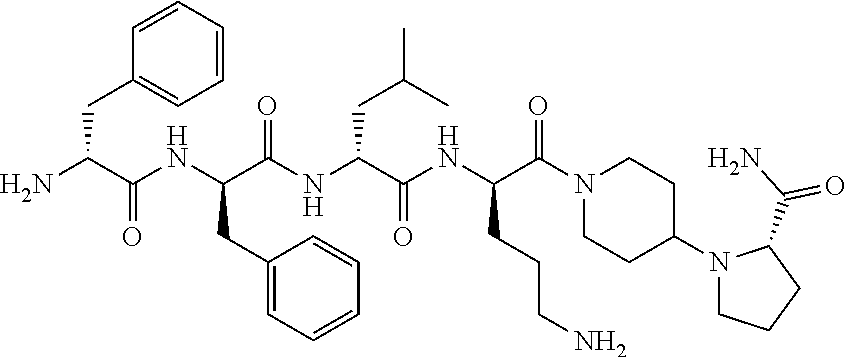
C1=CC=CC=C1CC(N)C(NC(C(NC(C(NC(C(N1CCC(N2CCCC2C(N)=O)CC1)=O)CCCN)=O)CC(C)C)=O)CC1=CC=CC=C1)=O
